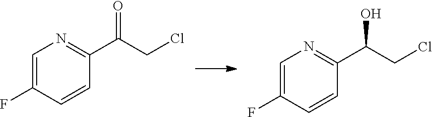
C1=C(F)C=CC(C(CCl)=O)=N1.C1=C(F)C=CC(C(CCl)O)=N1
